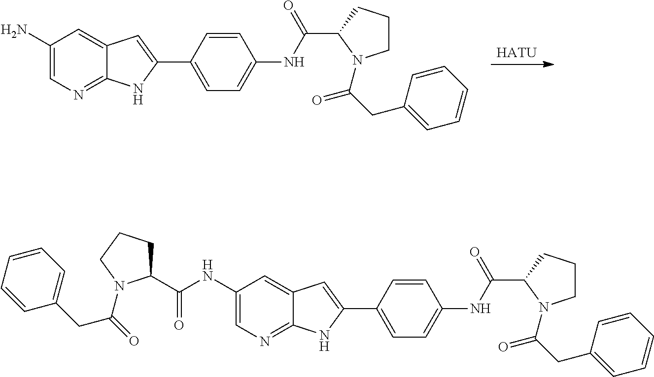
[HATU].C1(N)=CN=C2C(=C1)C=C(C1=CC=C(NC(C3N(C(CC4=CC=CC=C4)=O)CCC3)=O)C=C1)N2.C1(NC(C2CCCN2C(=O)CC2=CC=CC=C2)=O)=CN=C2C(=C1)C=C(C1=CC=C(NC(C3N(C(CC4=CC=CC=C4)=O)CCC3)=O)C=C1)N2
